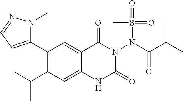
C1(C2=CC=NN2C)=C(C(C)C)C=C2C(=C1)C(=O)N(N(C(C(C)C)=O)S(C)(=O)=O)C(=O)N2
